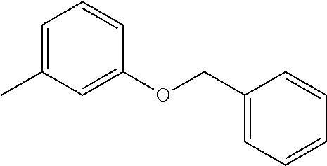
C1=C(C)C=C(OCC2=CC=CC=C2)C=C1
